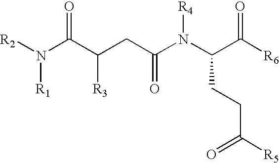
[R2]N(C(C(CC(N(C(C([R6])=O)CCC(=O)[R5])[R4])=O)[R3])=O)[R1]
